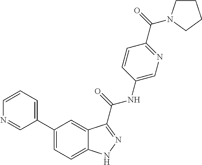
C1=CN=CC(C2=CC=C3C(=C2)C(C(NC2=CN=C(C(=O)N4CCCC4)C=C2)=O)=NN3)=C1
